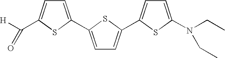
C1=C(C2=CC=C(C3=CC=C(N(CC)CC)S3)S2)SC(C([H])=O)=C1
